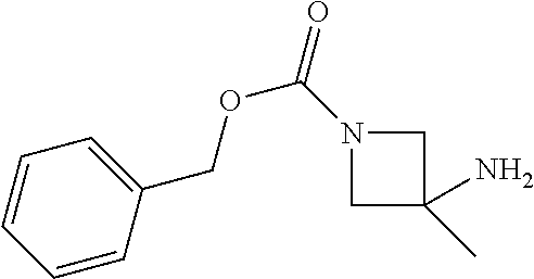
C1C(N)(C)CN1C(=O)OCC1=CC=CC=C1
